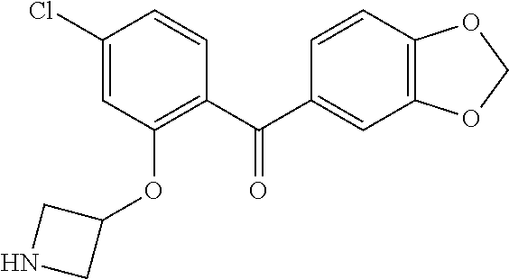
C1(Cl)=CC(OC2CNC2)=C(C(C2=CC3=C(C=C2)OCO3)=O)C=C1
